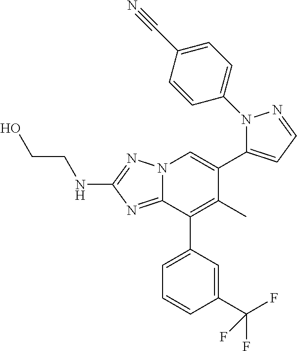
N12C(=NC(NCCO)=N1)C(C1=CC=CC(C(F)(F)F)=C1)=C(C)C(C1=CC=NN1C1=CC=C(C#N)C=C1)=C2
